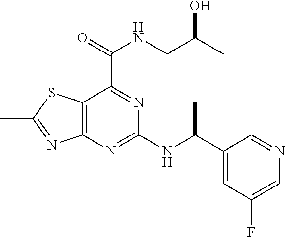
C12=C(N=C(NC(C3=CC(F)=CN=C3)C)N=C1C(=O)NCC(C)O)N=C(C)S2
